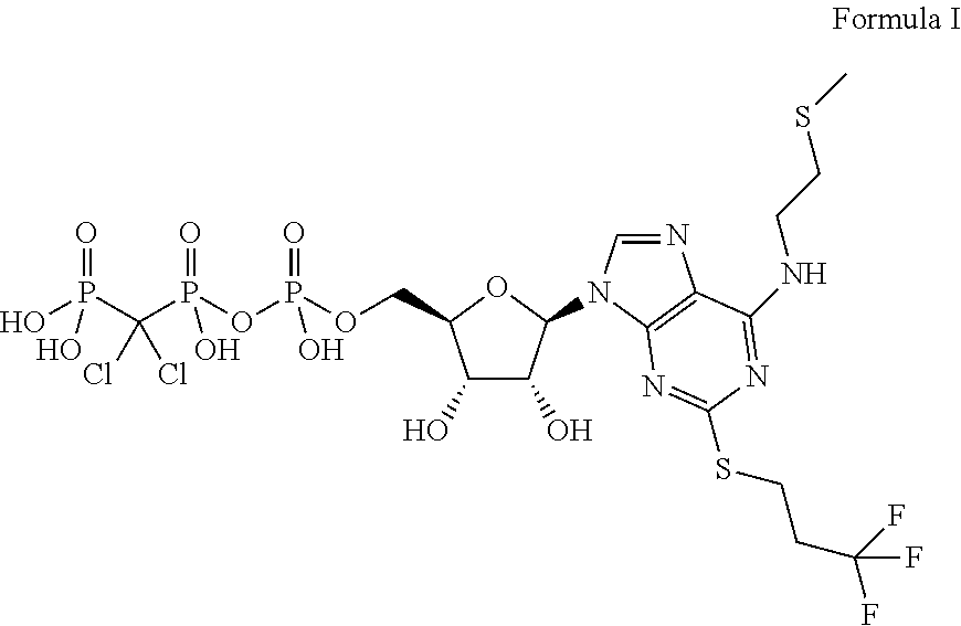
C1(O)C(O)C(N2C=NC3=C2N=C(SCCC(F)(F)F)N=C3NCCSC)OC1COP(OP(C(P(O)(=O)O)(Cl)Cl)(=O)O)(=O)O
